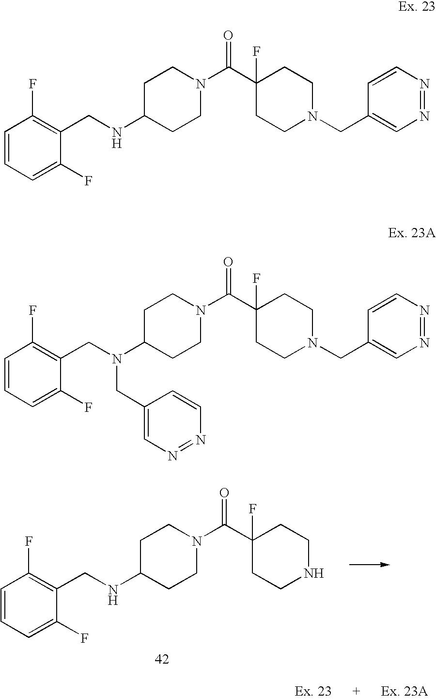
C1=CC=C(F)C(CNC2CCN(C(C3(F)CCNCC3)=O)CC2)=C1F.C1=CC=C(F)C(CNC2CCN(C(C3(F)CCN(CC4=CN=NC=C4)CC3)=O)CC2)=C1F.C1=CC=C(F)C(CN(C2CCN(C(C3(F)CCN(CC4=CN=NC=C4)CC3)=O)CC2)CC2=CN=NC=C2)=C1F
